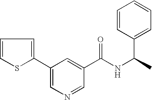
C1(C2=CN=CC(C(NC(C)C3=CC=CC=C3)=O)=C2)=CC=CS1
